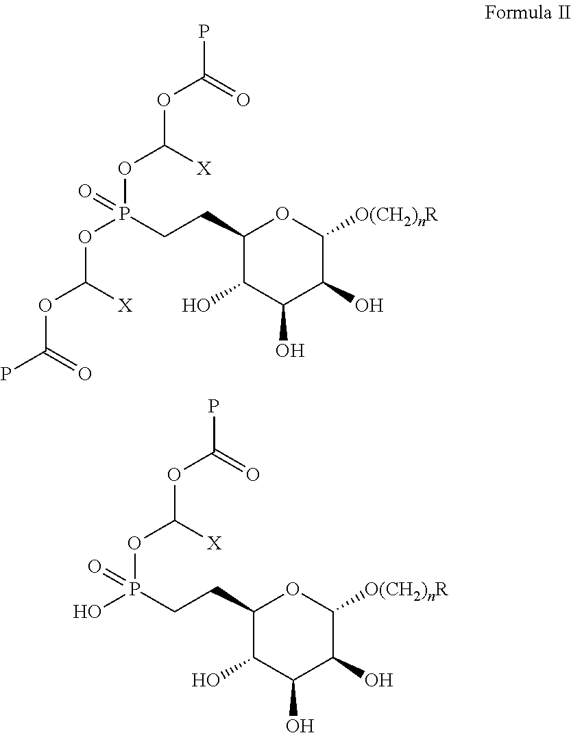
C1(CCP(O)(OC([X])OC(=O)P)=O)C(O)C(O)C(O)C([O(CH2)nR])O1.C1(CCP(OC([X])OC(=O)P)(OC([X])OC(=O)P)=O)C(O)C(O)C(O)C([O(CH2)nR])O1
